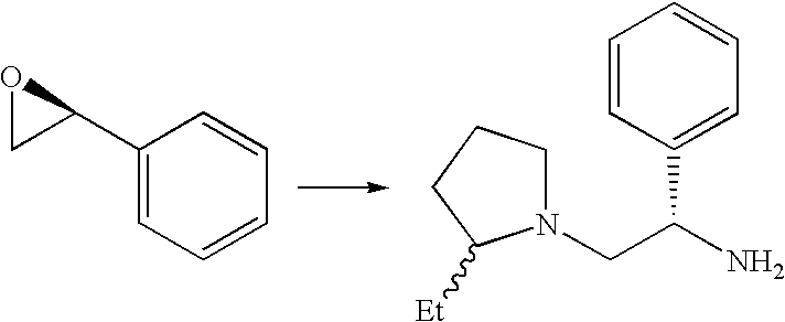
C1(C2OC2)=CC=CC=C1.N1(CC(C2=CC=CC=C2)N)CCCC1[Et]
